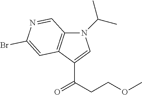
N1(C(C)C)C2=C(C(C(CCOC)=O)=C1)C=C(Br)N=C2
